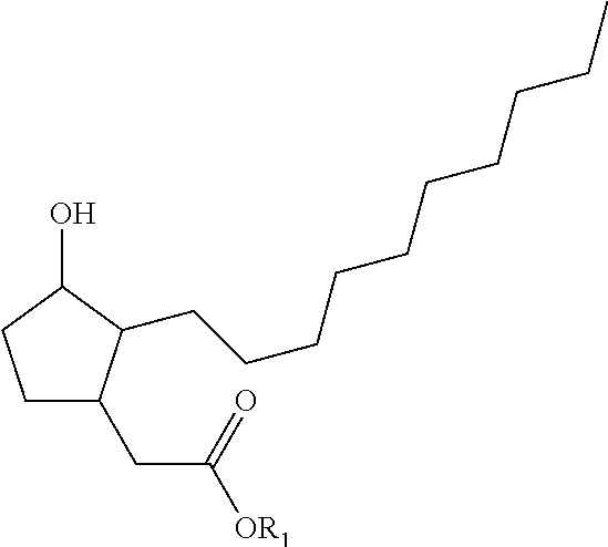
C1C(CC([OR1])=O)C(CCCCCCCCCC)C(O)C1
